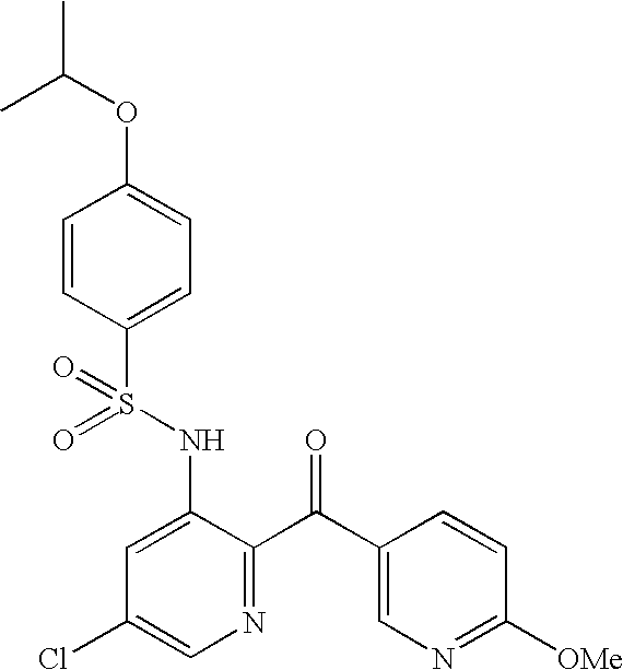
O=S(NC1=CC(Cl)=CN=C1C(C1=CN=C([OMe])C=C1)=O)(=O)C1=CC=C(OC(C)C)C=C1
